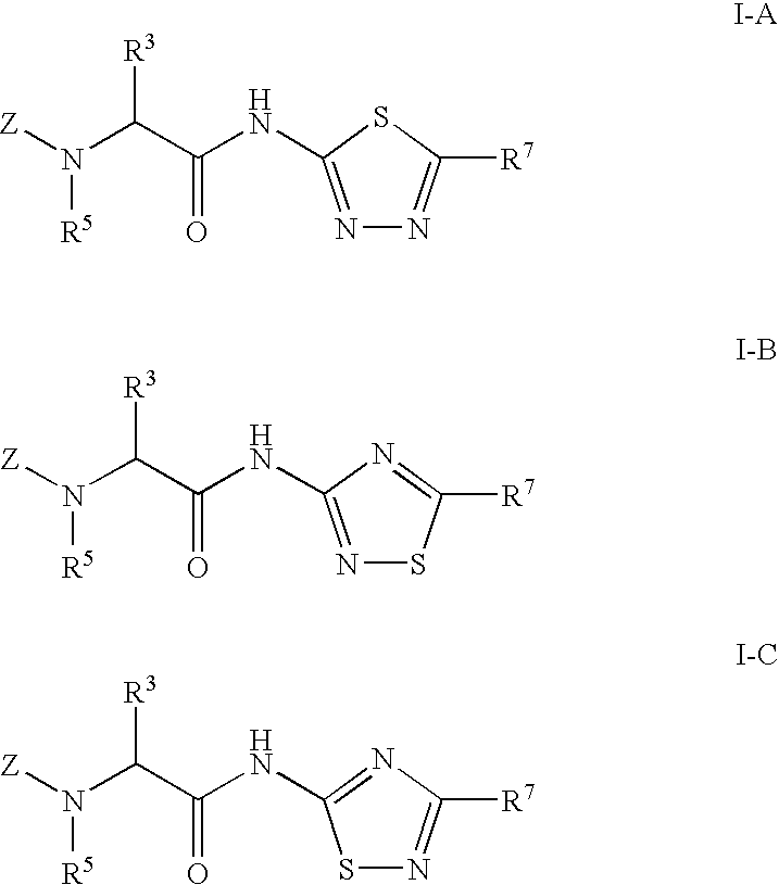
[Z]N(C(C(NC1=NN=C([R7])S1)=O)[R3])[R5].[Z]N(C(C(NC1=NSC([R7])=N1)=O)[R3])[R5].[Z]N(C(C(NC1=NC([R7])=NS1)=O)[R3])[R5]
